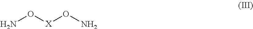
NO[X]ON
